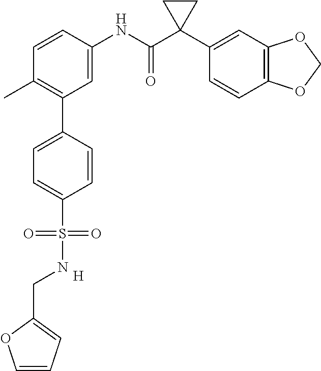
C1=C(NC(C2(C3=CC4=C(C=C3)OCO4)CC2)=O)C=CC(C)=C1C1=CC=C(S(=O)(=O)NCC2=CC=CO2)C=C1.[H]
